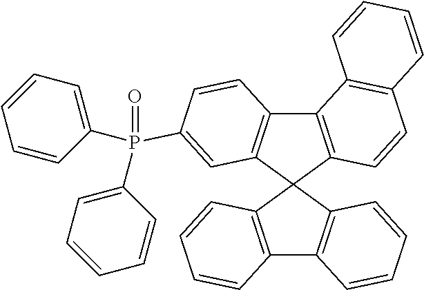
C12=C(C=CC=C1)C1(C3=C2C=CC=C3)C2=C(C3=C1C=CC1=C3C=CC=C1)C=CC(P(=O)(C1=CC=CC=C1)C1=CC=CC=C1)=C2
